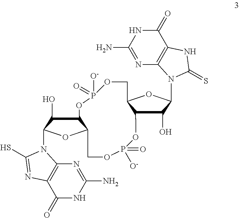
C1(O)C2C(OC1N1C3=C(C(=O)NC(N)=N3)NC1=S)COP([O-])(=O)OC1C(O)C(N3C4=C(C(=O)NC(N)=N4)N=C3S)OC1COP(=O)([O-])O2
